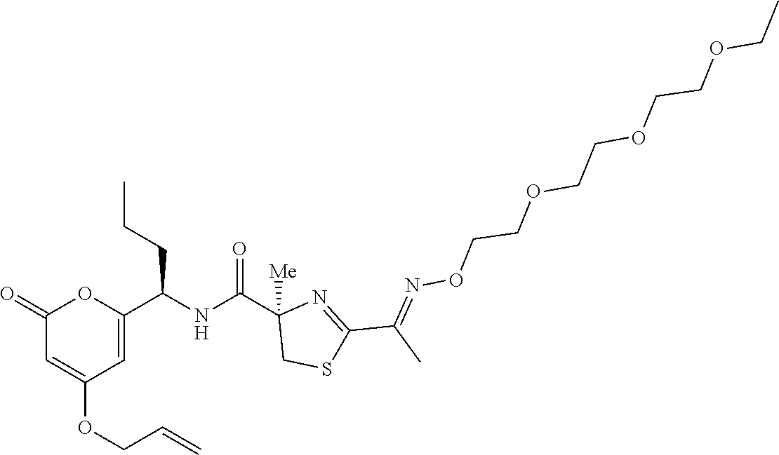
C1(=O)C=C(OCC=C)C=C(C(NC(C2([Me])CSC(C(C)=NOCCOCCOCCOCC)=N2)=O)CCC)O1
